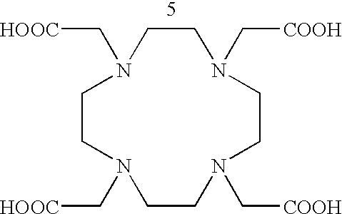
C1CN(C[COOH])CCN(C[COOH])CCN(C[HOOC])CCN1C[HOOC]
